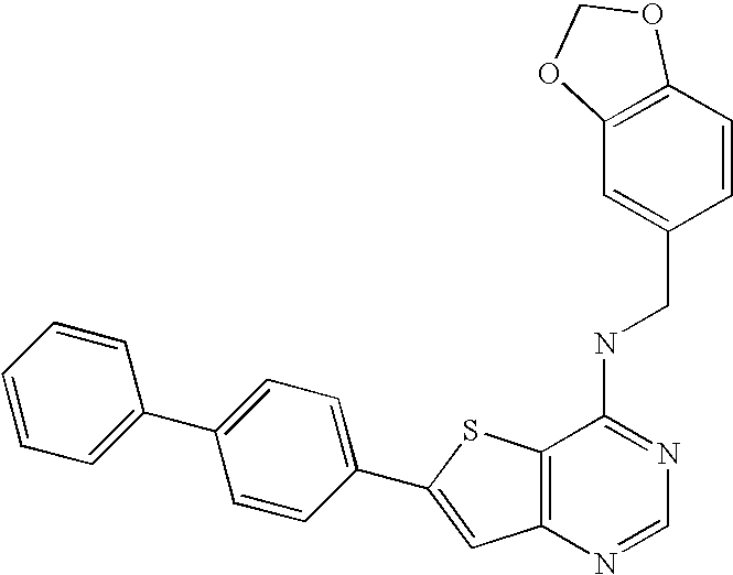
C12=C(N=CN=C1NCC1=CC3=C(C=C1)OCO3)C=C(C1=CC=C(C3=CC=CC=C3)C=C1)S2
